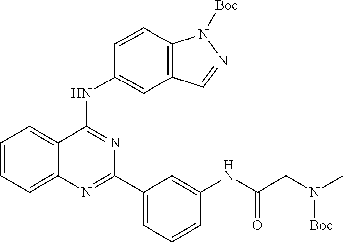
C1=CC=C2C(=C1)C(NC1=CC3=C(C=C1)N([Boc])N=C3)=NC(C1=CC=CC(NC(CN(C)[Boc])=O)=C1)=N2
